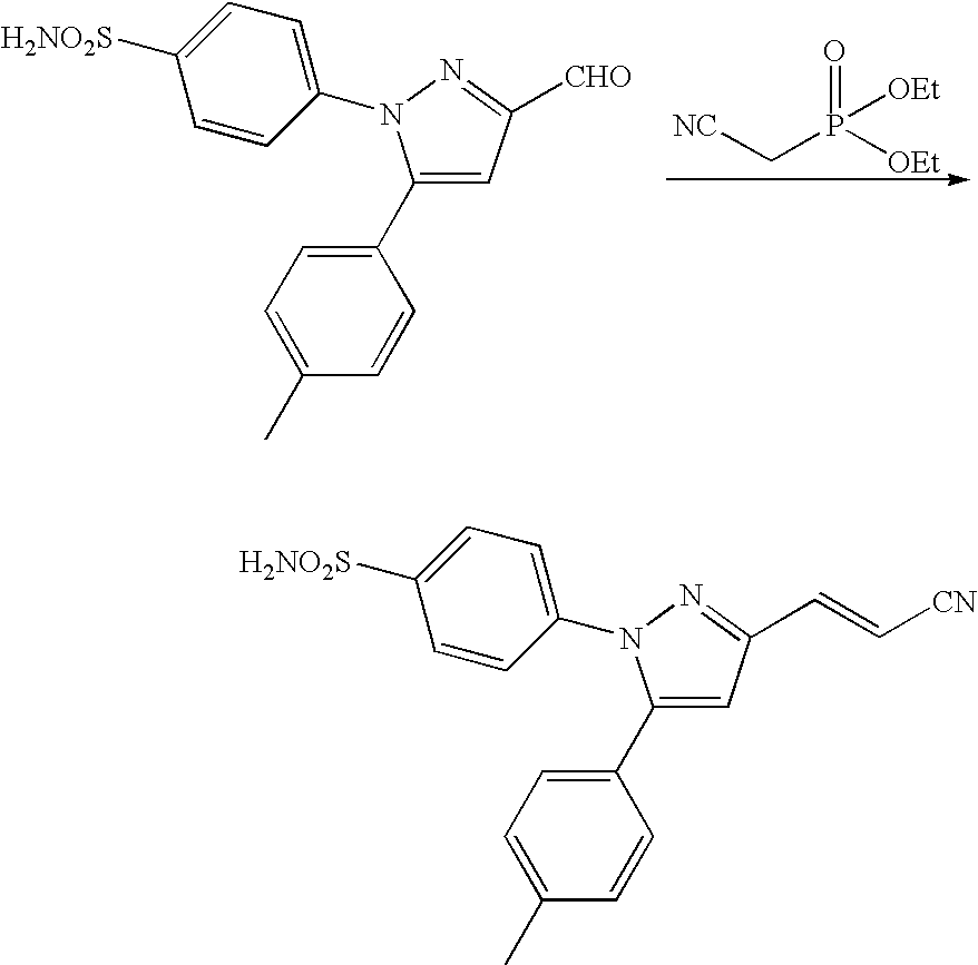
C1(C2=CC=C(C)C=C2)=CC([CHO])=NN1C1=CC=C([H2NO2S])C=C1.[NC]CP([OEt])([OEt])=O.C1(C2=CC=C(C)C=C2)=CC(C=C[CN])=NN1C1=CC=C([H2NO2S])C=C1
